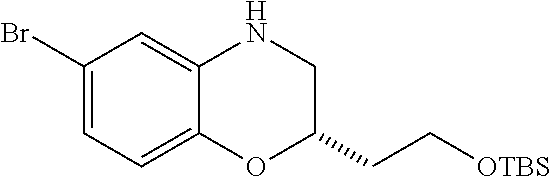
C1(Br)=CC=C2C(=C1)NCC(CC[OTBS])O2
